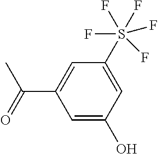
C1=C(O)C=C(S(F)(F)(F)(F)F)C=C1C(=O)C
